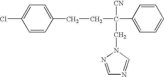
C(C(C1=CC=CC=C1)([CN])CN1C=NC=N1)CC1=CC=C(Cl)C=C1
